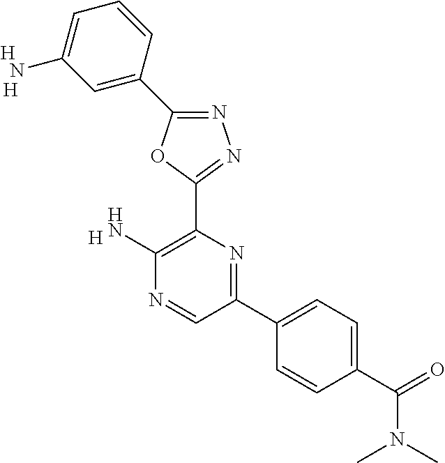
[H].C1(N)=C(C2=NN=C(C3=CC(N)=CC=C3)O2)N=C(C2=CC=C(C(N(C)C)=O)C=C2)C=N1.[H].[H]
